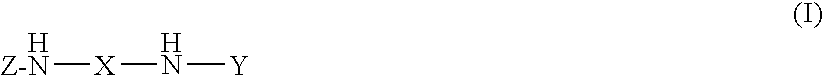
[Z-N][X]N[Y].[H]
